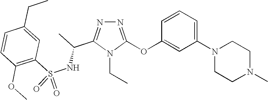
N1=C(OC2=CC(N3CCN(C)CC3)=CC=C2)N(CC)C(C(C)NS(C2=C(OC)C=CC(CC)=C2)(=O)=O)=N1
